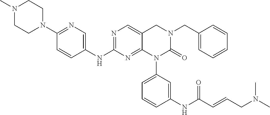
C1=C(N2C(=O)N(CC3=CC=CC=C3)CC3=CN=C(NC4=CN=C(N5CCN(C)CC5)C=C4)N=C23)C=C(NC(C=CCN(C)C)=O)C=C1
